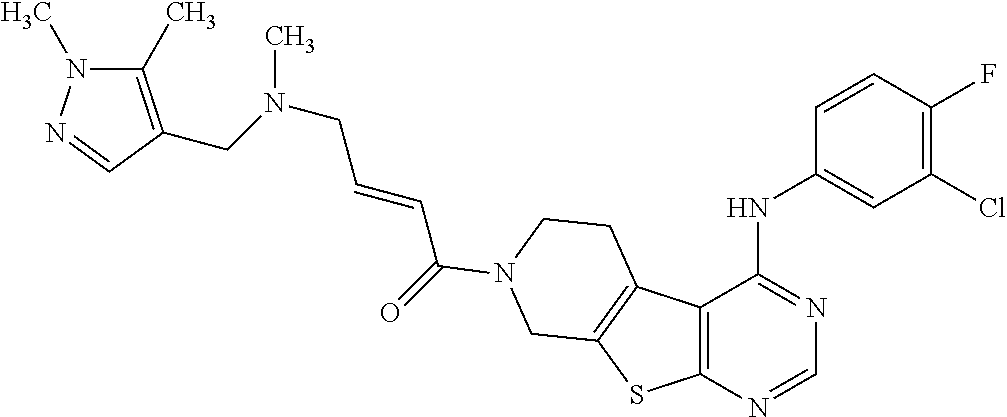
N(CC=CC(=O)N1CCC2=C(SC3=C2C(NC2=CC(Cl)=C(F)C=C2)=NC=N3)C1)(CC1=C(C)N(C)N=C1)C
